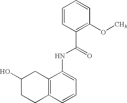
C1=CC(C(NC2=CC=CC3=C2CC(O)CC3)=O)=C(OC)C=C1
